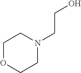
C1OCCN(CCO)C1
